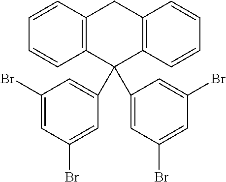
C1=CC2=C(C=C1)C(C1=CC(Br)=CC(Br)=C1)(C1=CC(Br)=CC(Br)=C1)C1=C(C2)C=CC=C1
